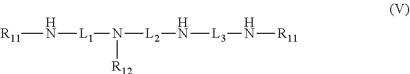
[R11]N[L1]N([R12])[L2]N[L3]N[R11]
